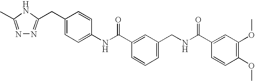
C(C1=CC=C(NC(C2=CC(CNC(C3=CC(OC)=C(OC)C=C3)=O)=CC=C2)=O)C=C1)C1=NN=C(C)N1
